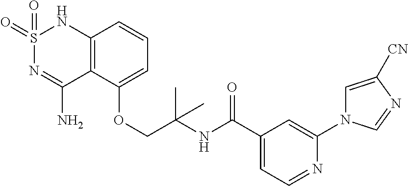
C12=C(C(OCC(NC(C3=CC=NC(N4C=C([CN])N=C4)=C3)=O)(C)C)=CC=C1)C(N)=NS(=O)(=O)N2
